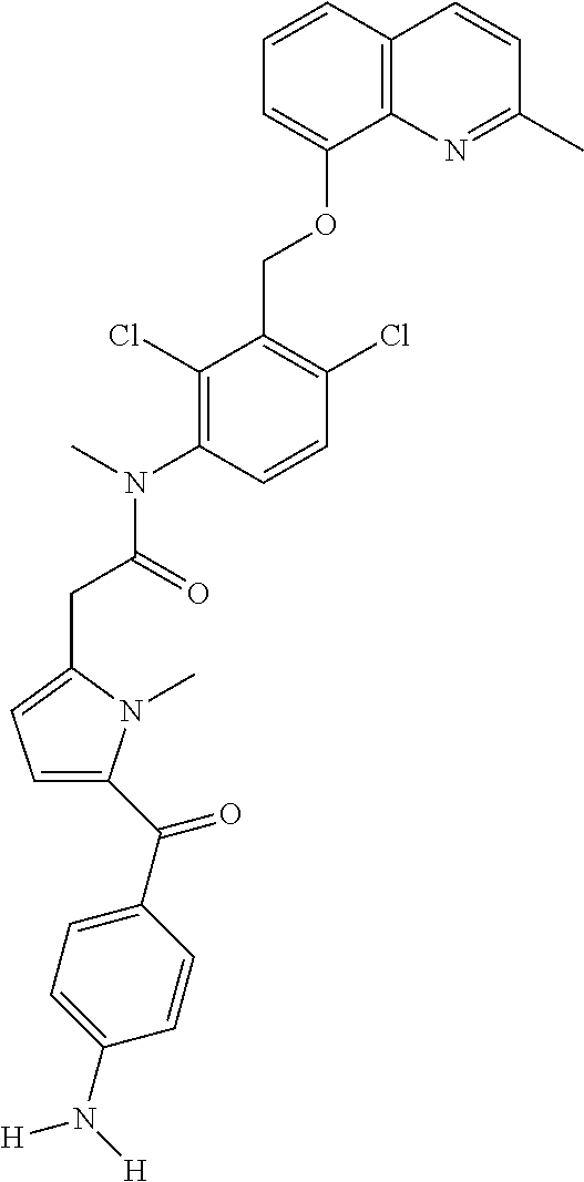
C1=CC2=C(C(OCC3=C(Cl)C=CC(N(C)C(=O)CC4=CC=C(C(C5=CC=C(N([H])[H])C=C5)=O)N4C)=C3Cl)=C1)N=C(C)C=C2
